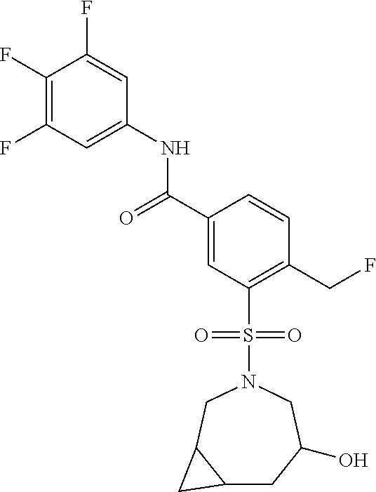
C1(F)=C(F)C=C(NC(C2=CC(S(=O)(=O)N3CC4C(CC(O)C3)C4)=C(CF)C=C2)=O)C=C1F
